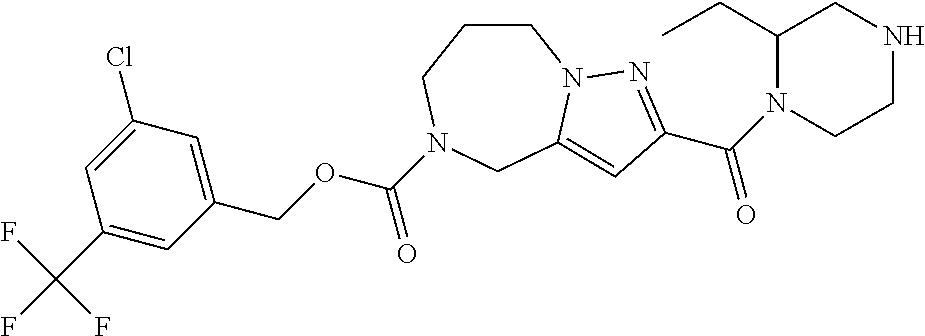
C1CCN(C(OCC2=CC(Cl)=CC(C(F)(F)F)=C2)=O)CC2=CC(C(N3CCNCC3CC)=O)=NN12
